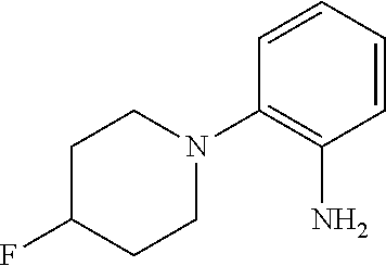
C1=CC=CC(N2CCC(F)CC2)=C1N
